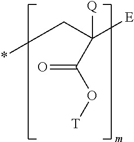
C(C([E])([Q])C(O[T])=O)*
